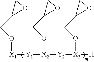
[X1]([Y1][X2]([Y2][X3]([H])OCC1CO1)OCC1CO1)OCC1CO1
